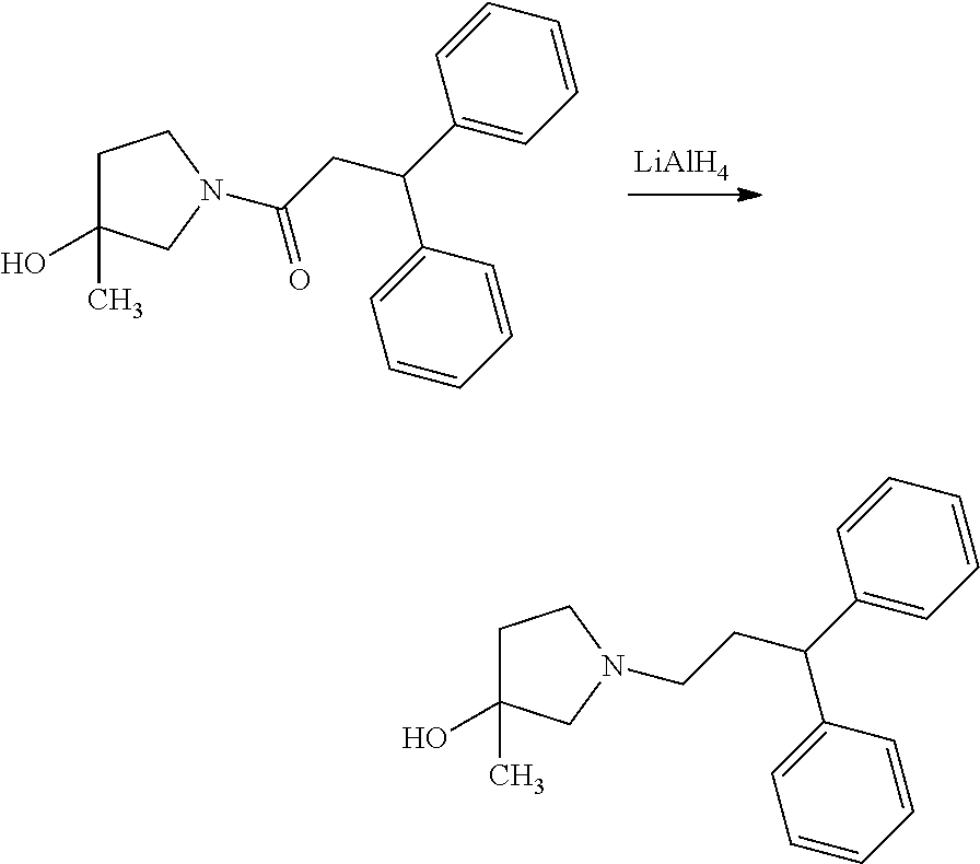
C1C(O)(C)CN(C(CC(C2=CC=CC=C2)C2=CC=CC=C2)=O)C1.[LiAlH4].C1C(O)(C)CN(CCC(C2=CC=CC=C2)C2=CC=CC=C2)C1
